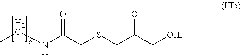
CCNC(CSCC(C[OH])O)=O
